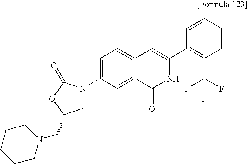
C1N(C2=CC=C3C(=C2)C(=O)NC(C2=C(C(F)(F)F)C=CC=C2)=C3)C(=O)OC1CN1CCCCC1
